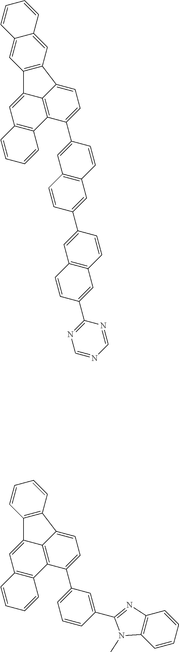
C1=CC2=C(C=C1C1=CC=C3C4=C1C1=C(C=C4C4=C3C=C3C(=C4)C=CC=C3)C=CC=C1)C=CC(C1=CC3=C(C=C1)C=C(C1=NC=NC=N1)C=C3)=C2.C1=C(C2=NC3=C(C=CC=C3)N2C)C=CC=C1C1=CC=C2C3=C1C1=C(C=C3C3=C2C=CC=C3)C=CC=C1
